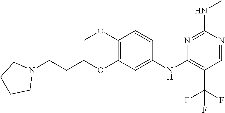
C1=NC(NC)=NC(NC2=CC(OCCCN3CCCC3)=C(OC)C=C2)=C1C(F)(F)F
